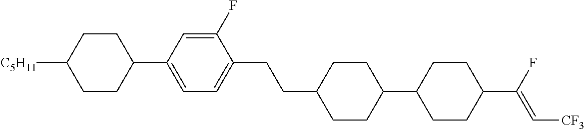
C1(C2CCC(C(F)=C[CF3])CC2)CCC(CCC2=CC=C(C3CCC([C5H11])CC3)C=C2F)CC1
